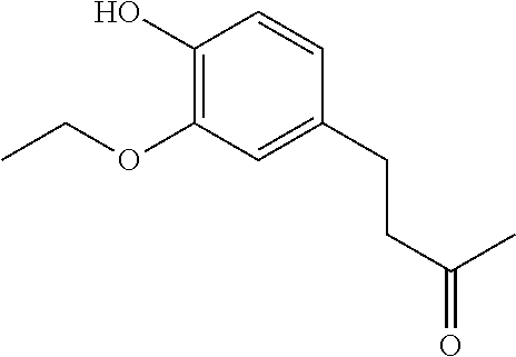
O=C(CCC1=CC(OCC)=C(O)C=C1)C
